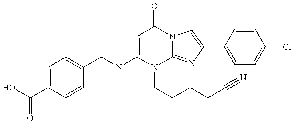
C1(NCC2=CC=C(C(=O)O)C=C2)=CC(=O)N2C(=NC(C3=CC=C(Cl)C=C3)=C2)N1CCCCC#N
